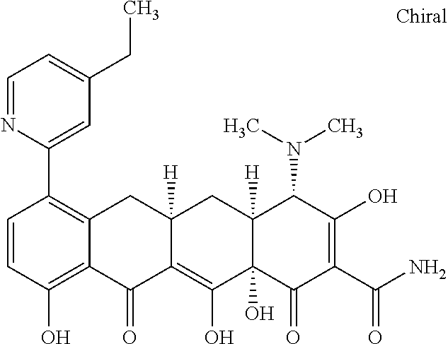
C12([H])C(O)(C(=O)C(C(N)=O)=C(O)C1N(C)C)C(O)=C1C([H])(C2)CC2=C(C3=CC(CC)=CC=N3)C=CC(O)=C2C1=O
